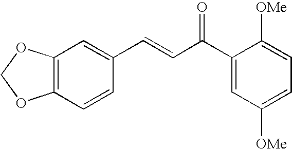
C1(C(C=CC2=CC3=C(C=C2)OCO3)=O)=CC([OMe])=CC=C1[OMe]
